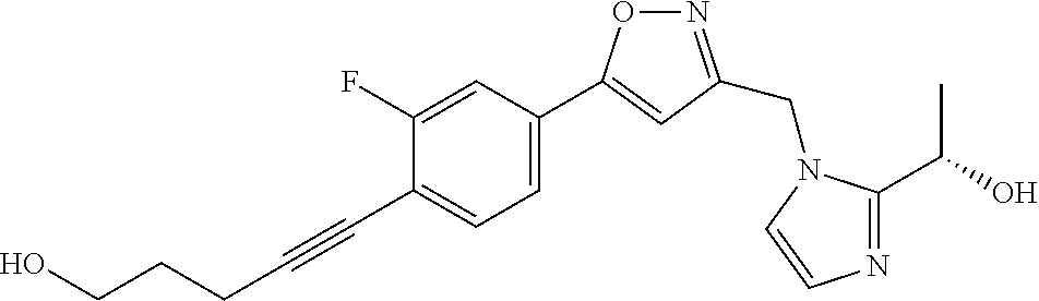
C1(F)=CC(C2=CC(CN3C(C(O)C)=NC=C3)=NO2)=CC=C1C#CCCCO
